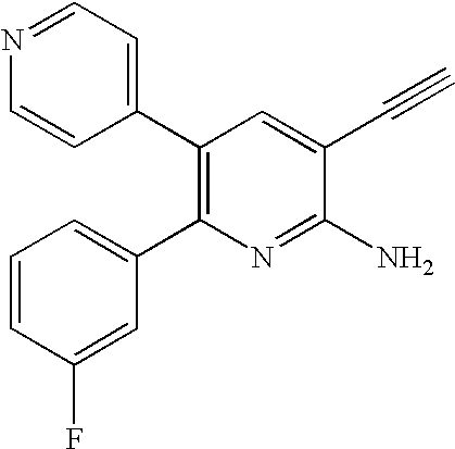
C1=CC(F)=CC(C2=C(C3=CC=NC=C3)C=C(C#C)C(N)=N2)=C1
